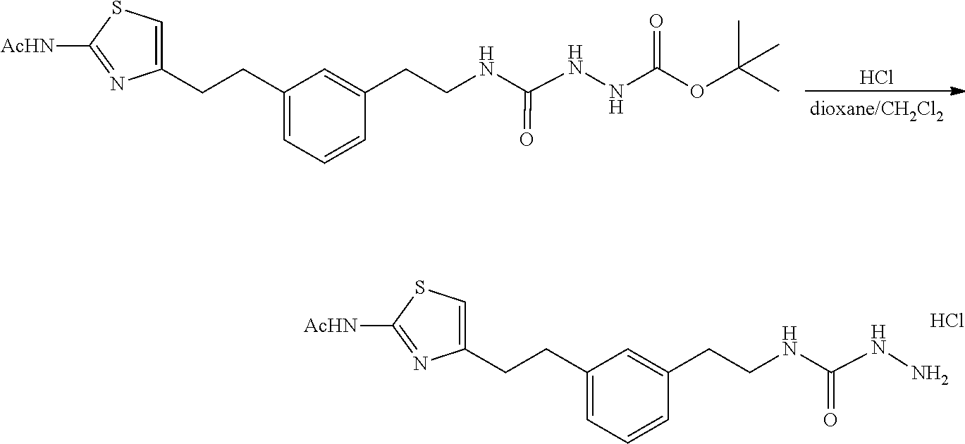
Cl.C1(CCC2=CSC([AcHN])=N2)=CC=CC(CCNC(NNC(OC(C)(C)C)=O)=O)=C1.C1(CCC2=CSC([AcHN])=N2)=CC=CC(CCNC(NN)=O)=C1.Cl
